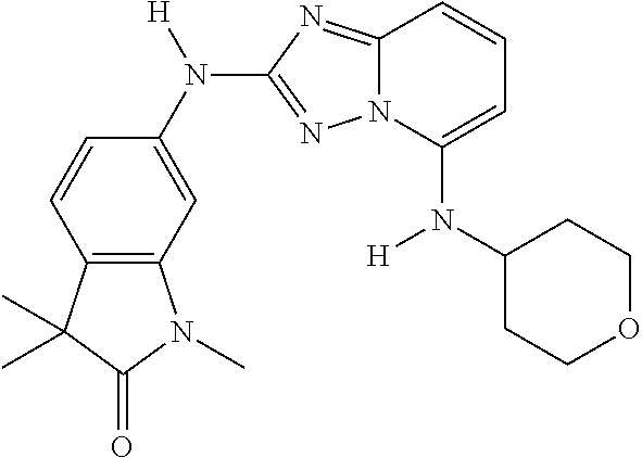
C12=C(C=C(N([H])C3=NN4C(=N3)C=CC=C4N(C3CCOCC3)[H])C=C1)N(C)C(=O)C2(C)C
